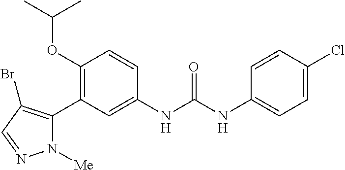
C1(OC(C)C)=C(C2=C(Br)C=NN2[Me])C=C(NC(=O)NC2=CC=C(Cl)C=C2)C=C1
